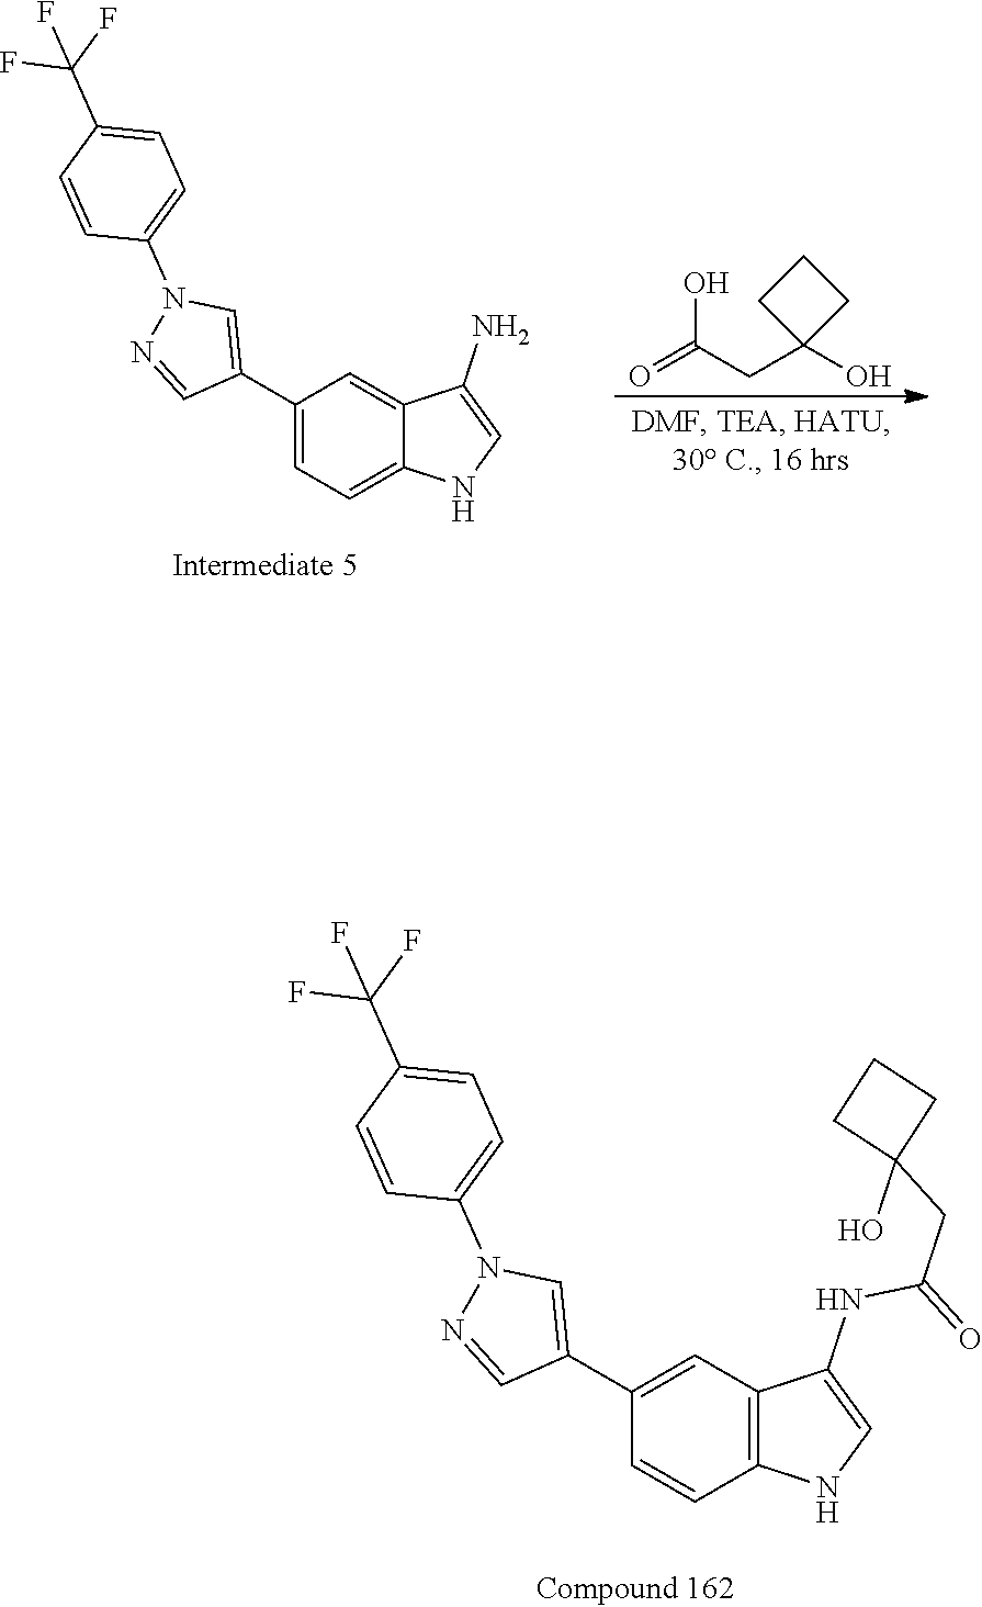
N1(C2=CC=C(C(F)(F)F)C=C2)N=CC(C2=CC3=C(NC=C3NC(CC3(O)CCC3)=O)C=C2)=C1.N1(C2=CC=C(C(F)(F)F)C=C2)N=CC(C2=CC=C3C(=C2)C(N)=CN3)=C1.OC(CC1(O)CCC1)=O
